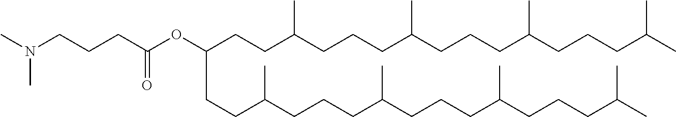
O(C(CCC(CCCC(CCCC(CCCC(C)C)C)C)C)CCC(CCCC(CCCC(CCCC(C)C)C)C)C)C(CCCN(C)C)=O
